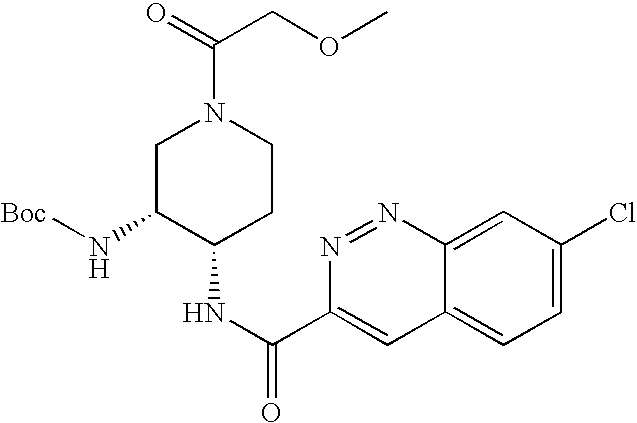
C1C(N[Boc])C(NC(C2=CC3=CC=C(Cl)C=C3N=N2)=O)CCN1C(=O)COC
